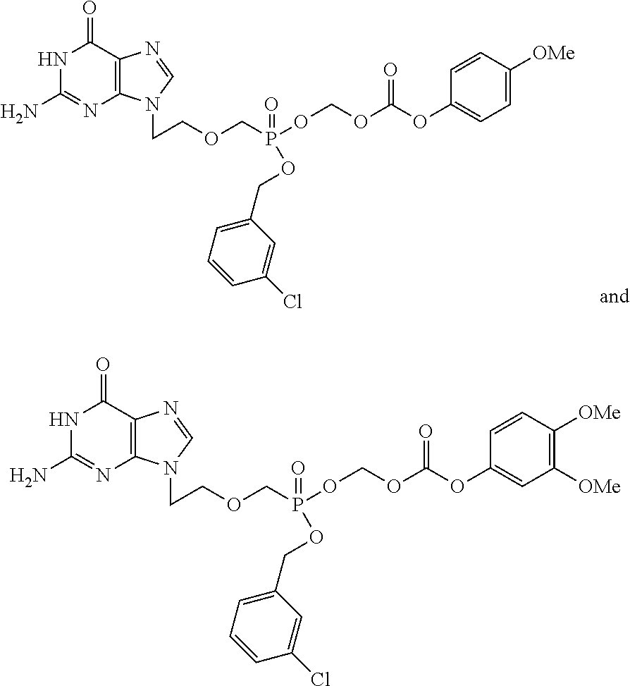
C1(=O)NC(N)=NC2=C1N=CN2CCOCP(OCOC(OC1=CC=C([OMe])C=C1)=O)(=O)OCC1=CC=CC(Cl)=C1.C1(=O)NC(N)=NC2=C1N=CN2CCOCP(OCOC(OC1=CC([OMe])=C([OMe])C=C1)=O)(=O)OCC1=CC=CC(Cl)=C1
